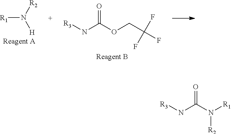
[R3]NC(N([R1])[R2])=O.[R1]N([R2])[H].[R3]NC(OCC(F)(F)F)=O
